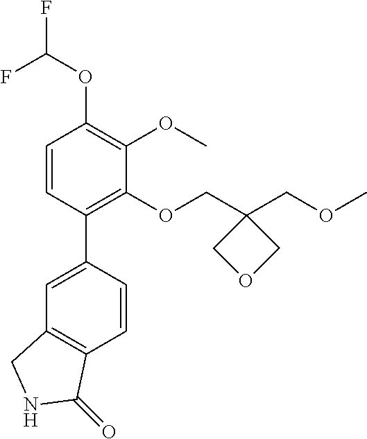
FC(OC1=C(OC)C(OCC2(COC)COC2)=C(C2=CC3=C(C=C2)C(=O)NC3)C=C1)F
